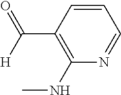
C1=CC(C([H])=O)=C(NC)N=C1
